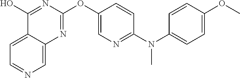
C1=C2C(=CN=C1)N=C(OC1=CN=C(N(C3=CC=C(OC)C=C3)C)C=C1)N=C2O
